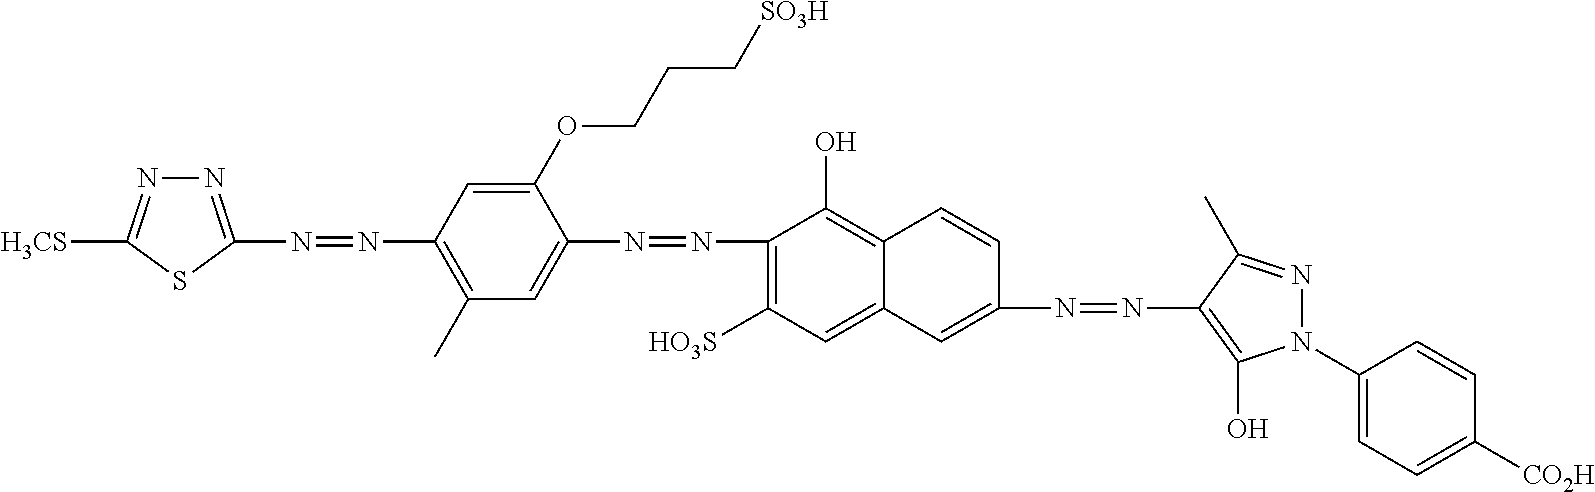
[H3CS]C1=NN=C(N=NC2=C(C)C=C(N=NC3=C([HO3S])C=C4C(=C3O)C=CC(N=NC3=C(O)N(C5=CC=C([CO2H])C=C5)N=C3C)=C4)C(OCCC[SO3H])=C2)S1
